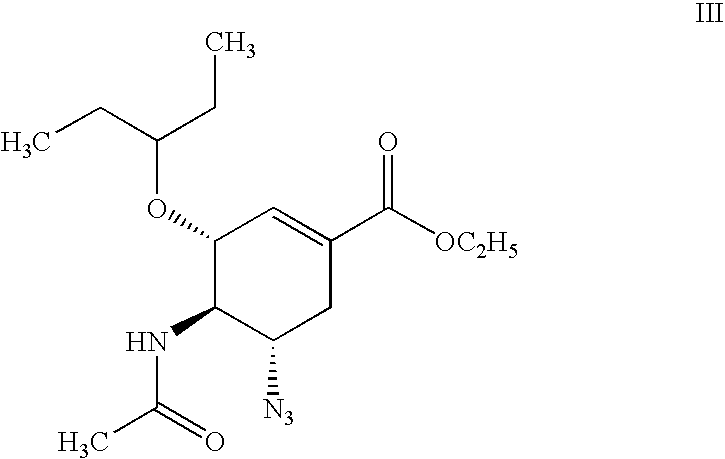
C1(OC(CC)CC)C(NC(C)=O)C([N3])CC(C([OC2H5])=O)=C1
